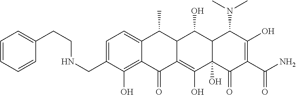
C1=C(CNCCC2=CC=CC=C2)C(O)=C2C(=C1)C(C)C1C(=C(O)C3(O)C(C1O)C(N(C)C)C(O)=C(C(N)=O)C3=O)C2=O
